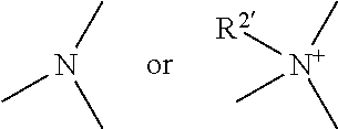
CN(C)C.C[N+](C)(C)[R2]
